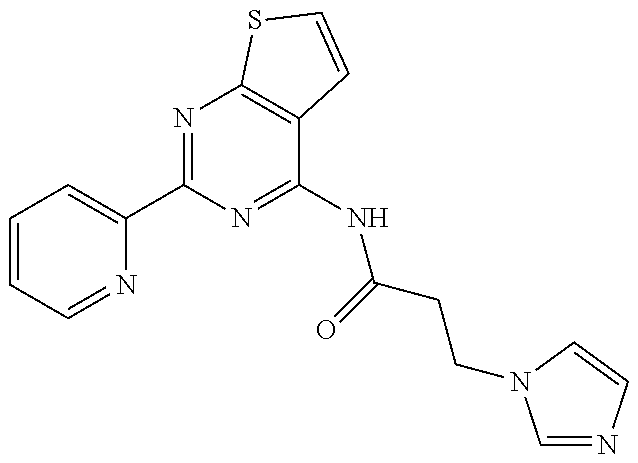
C1=CC=NC(C2=NC3=C(C(NC(=O)CCN4C=NC=C4)=N2)C=CS3)=C1
